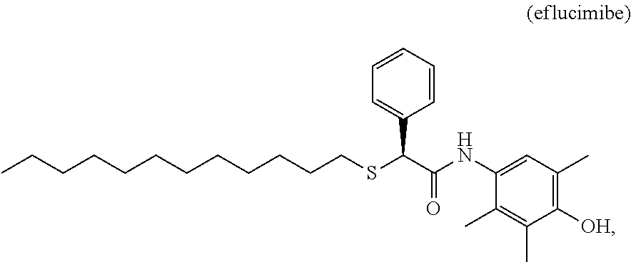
CCCCCCCCCCCCSC(C(NC1=CC(C)=C([OH])C(C)=C1C)=O)C1=CC=CC=C1
